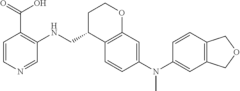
C1=CN=CC(NCC2C3=C(OCC2)C=C(N(C2=CC4=C(C=C2)COC4)C)C=C3)=C1C(=O)O
